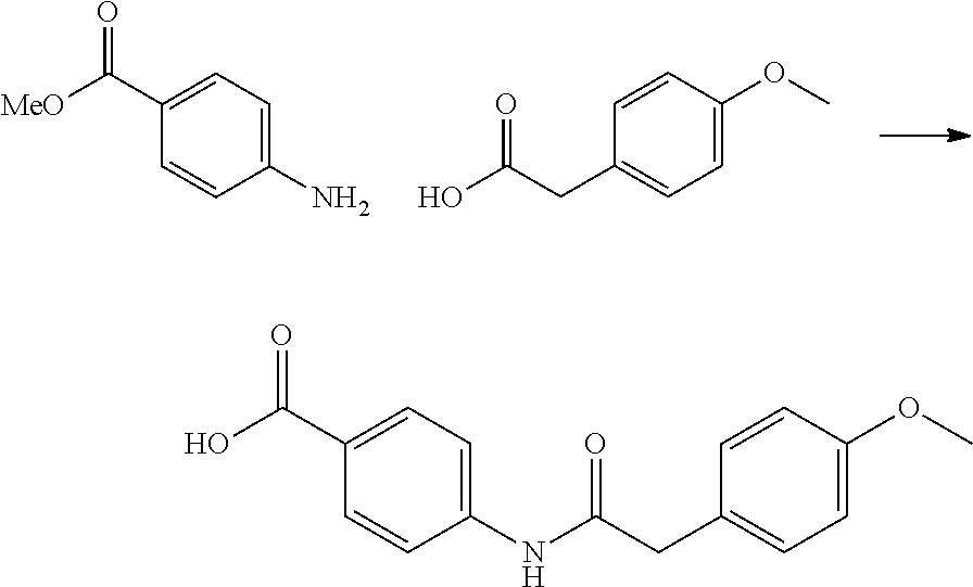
C1(N)=CC=C(C([MeO])=O)C=C1.C1=C(OC)C=CC(CC(O)=O)=C1.C1(NC(CC2=CC=C(OC)C=C2)=O)=CC=C(C(O)=O)C=C1
